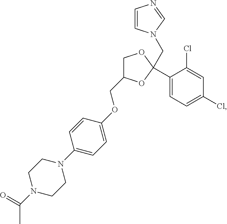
C1C(COC2=CC=C(N3CCN(C(C)=O)CC3)C=C2)OC(C2=CC=C(Cl)C=C2Cl)(CN2C=CN=C2)O1
